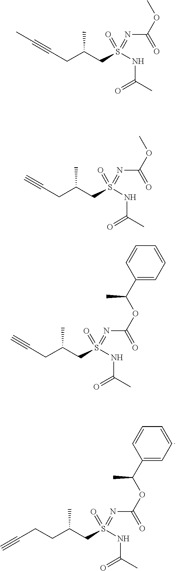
N(C(=O)OC(C1=CC=CC=C1)C)=S(=O)(NC(C)=O)CC(CCC#C)C.S(=O)(=NC(OC)=O)(NC(=O)C)CC(CC#CC)C.O(C(N=S(=O)(NC(=O)C)CC(CC#C)C)=O)C.N(C(=O)OC(C1=CC=CC=C1)C)=S(=O)(NC(C)=O)CC(CC#C)C
